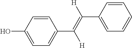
C1=C(O)C=CC(C(=C([H])C2=CC=CC=C2)[H])=C1
